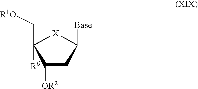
C1([OR2])CC([Base])[X]C1(C[R1O])[R6]
